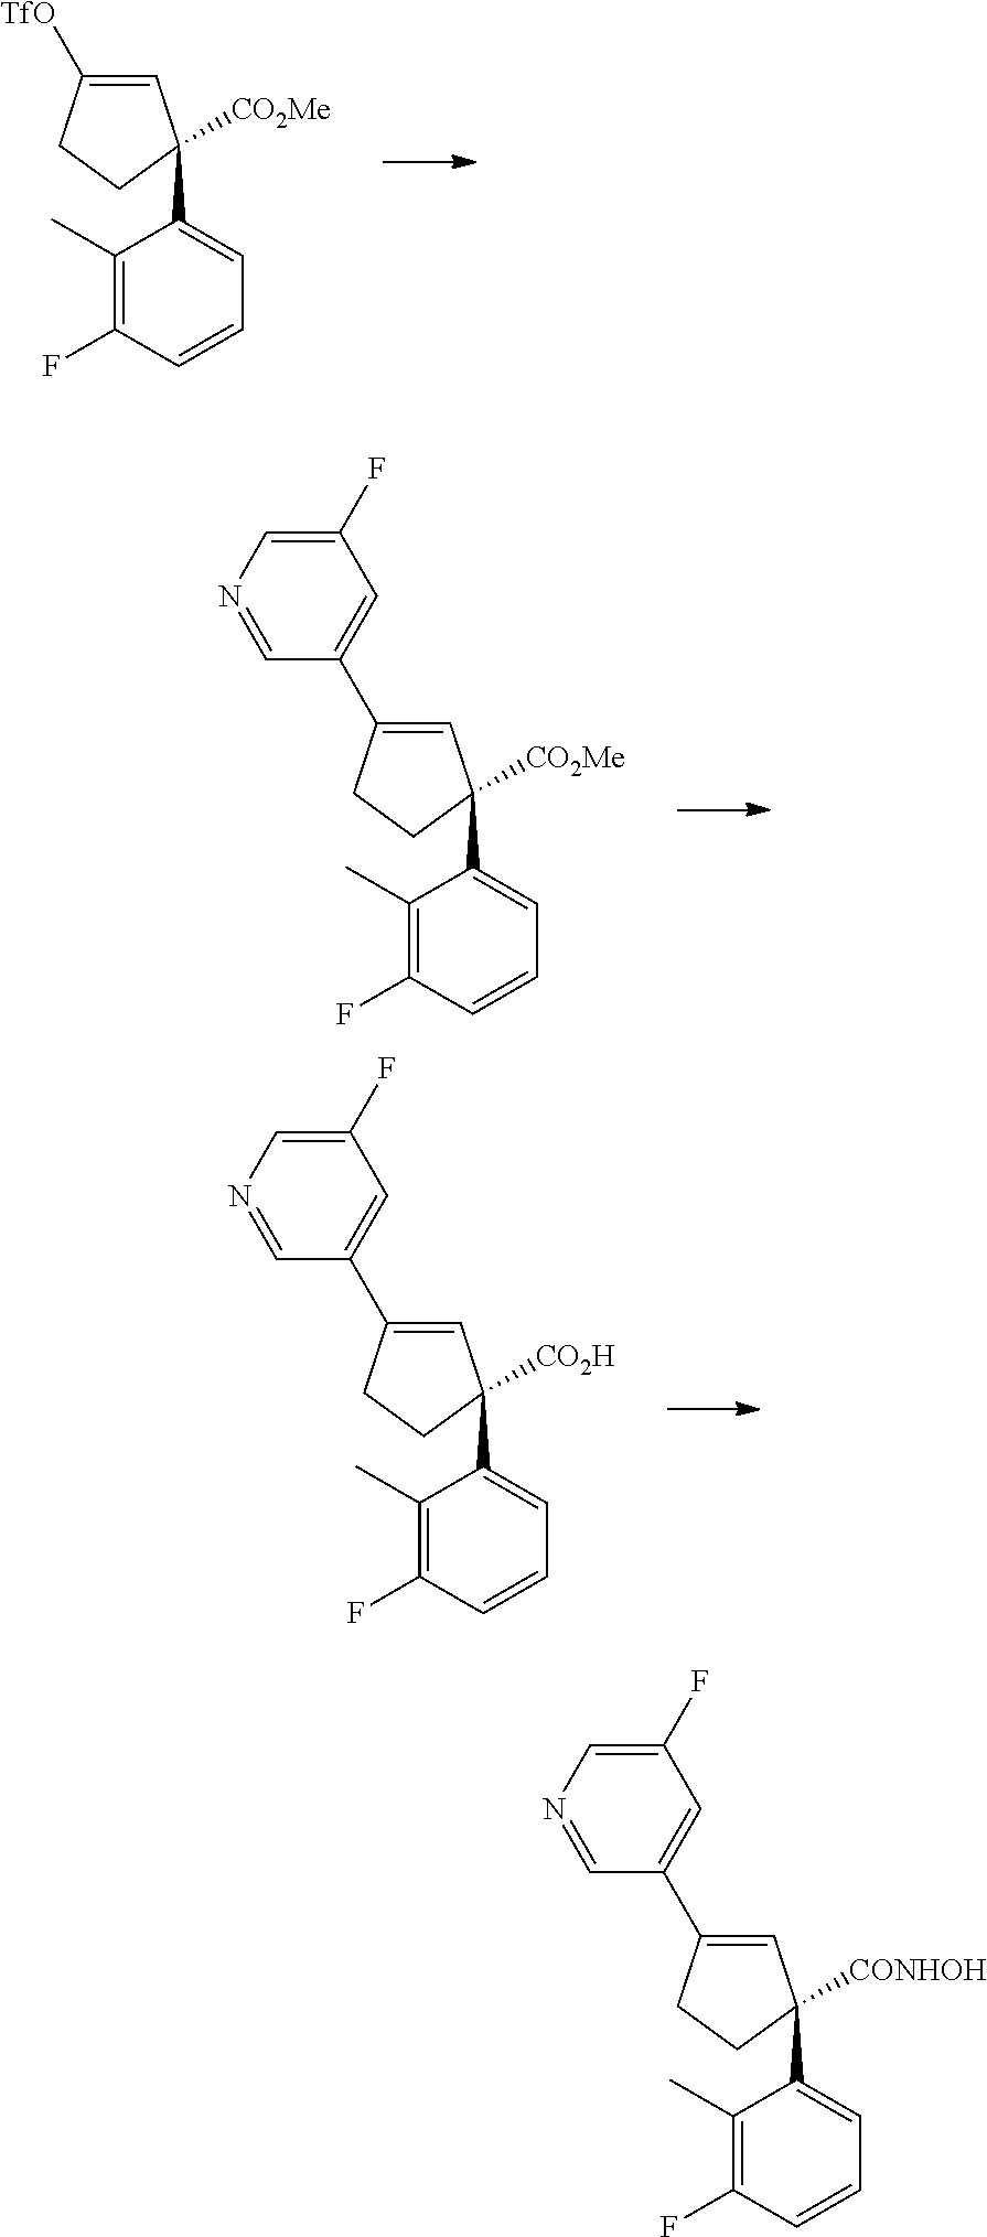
C1=C([TfO])CCC1([CO2Me])C1=CC=CC(F)=C1C.C1=C(C2=CC(F)=CN=C2)CCC1([CO2Me])C1=CC=CC(F)=C1C.C1=C(C2=CC(F)=CN=C2)CCC1([CO2H])C1=CC=CC(F)=C1C.C1=C(C2=CC(F)=CN=C2)CCC1([CONHOH])C1=CC=CC(F)=C1C
